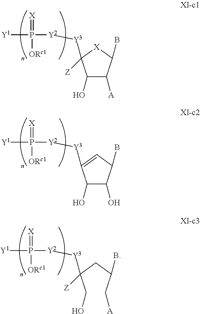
C1(O)C([A])C(B)[X]C1([Y3][Y2]P(=[X])([ORc1])[Y1])[Z].C1(O)C(O)C(B)C=C1[Y3][Y2]P(=[X])([ORc1])[Y1].C(C(CC(C[A])B)([Y3][Y2]P(=[X])([ORc1])[Y1])[Z])O
